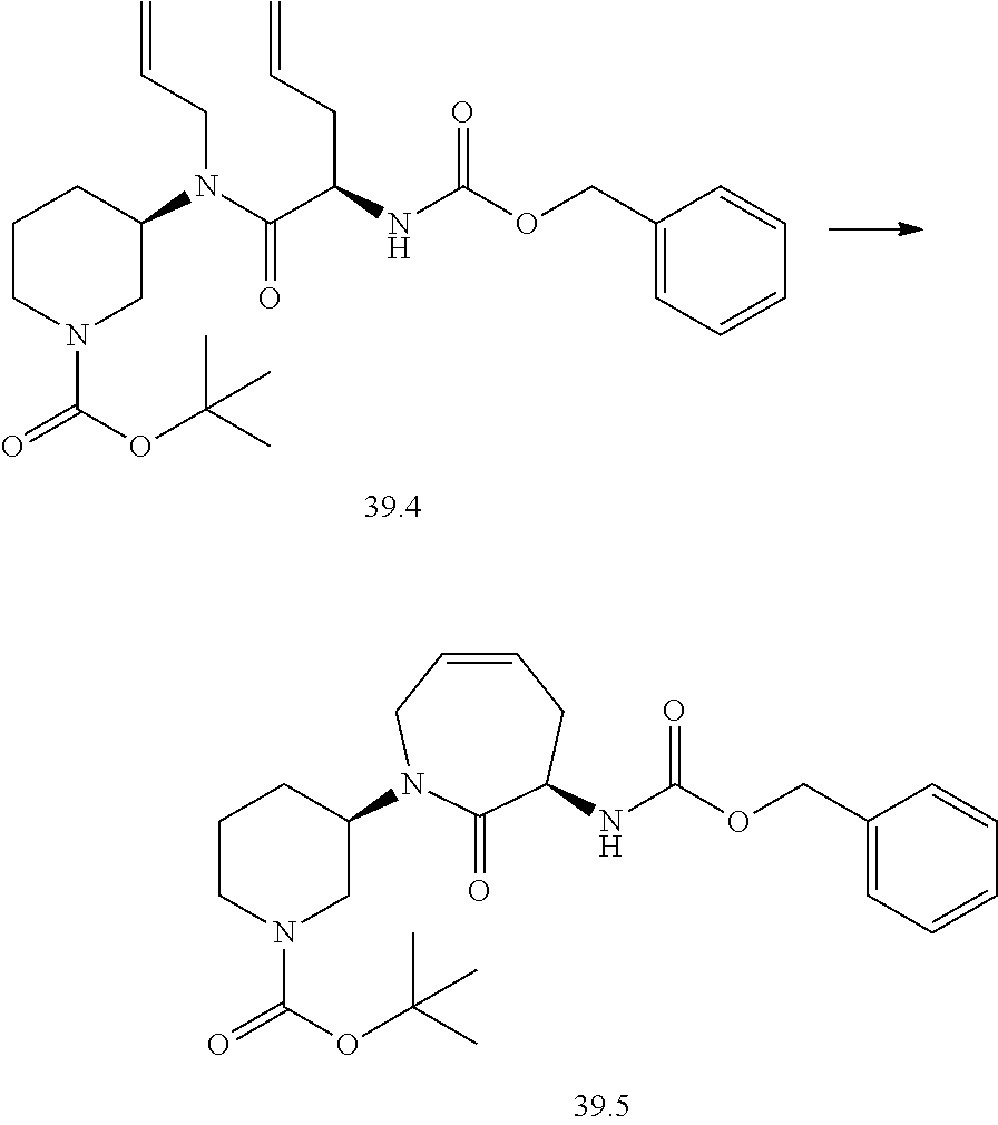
C1(COC(NC(C(=O)N(C2CN(C(OC(C)(C)C)=O)CCC2)CC=C)CC=C)=O)=CC=CC=C1.C1(COC(NC2C(=O)N(C3CN(C(OC(C)(C)C)=O)CCC3)CC=CC2)=O)=CC=CC=C1
